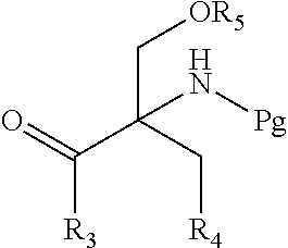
C(C(C[R4])(C[OR5])N[Pg])(=O)[R3]
